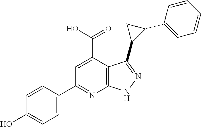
C1=C(C2=NC3=C(C(C(O)=O)=C2)C(C2C(C4=CC=CC=C4)C2)=NN3)C=CC(O)=C1
